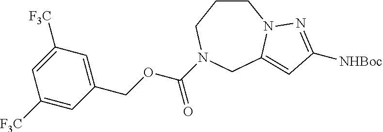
C1(COC(N2CCCN3C(=CC([NHBoc])=N3)C2)=O)=CC([F3C])=CC([F3C])=C1
